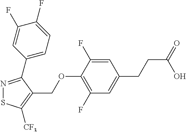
N1=C(C2=CC=C(F)C(F)=C2)C(COC2=C(F)C=C(CCC(=O)O)C=C2F)=C([CF3])S1
